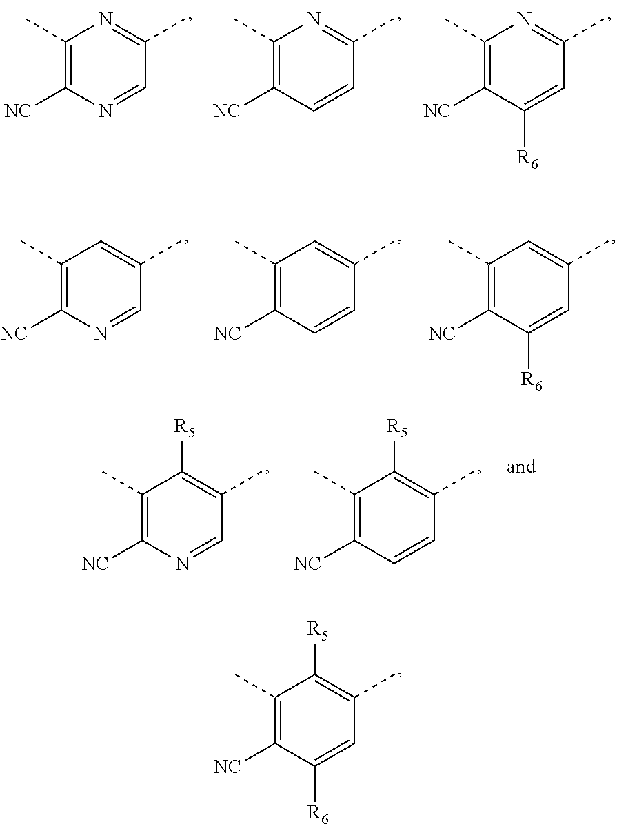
C1(C)=C([NC])C([R6])=CC(C)=C1[R5].C1(C)=C([NC])N=CC(C)=N1.C1(C)=C([NC])C=CC(C)=N1.C1(C)=C([NC])C([R6])=CC(C)=N1.C1(C)=C([NC])N=CC(C)=C1.C1(C)=C([NC])C=CC(C)=C1.C1(C)=C([NC])C([R6])=CC(C)=C1.C1(C)=C([NC])N=CC(C)=C1[R5].C1(C)=C([NC])C=CC(C)=C1[R5]
